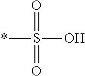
*S(=O)(=O)O
